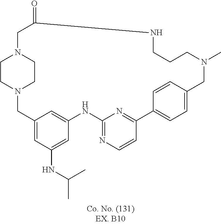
C1CN2CCN1CC(=O)NCCCN(C)CC1=CC=C(C3=NC(=NC=C3)NC3=CC(=CC(NC(C)C)=C3)C2)C=C1
